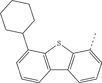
C12=C(SC3=C1C=CC=C3C)C(C1CCCCC1)=CC=C2
